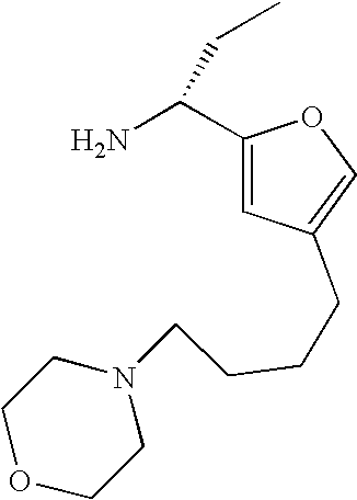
C1(C(N)CC)=CC(CCCCN2CCOCC2)=CO1
